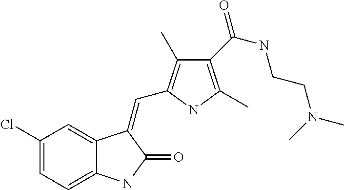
C1(Cl)=CC=C2C(=C1)C(=CC1=C(C)C(C(NCCN(C)C)=O)=C(C)N1)C(=O)N2
